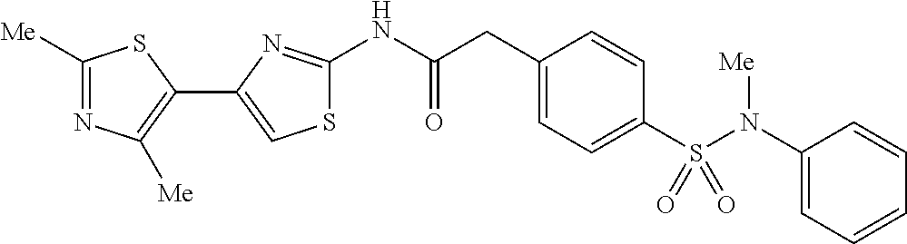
C1([Me])=NC([Me])=C(C2=CSC(NC(CC3=CC=C(S(N(C4=CC=CC=C4)[Me])(=O)=O)C=C3)=O)=N2)S1
